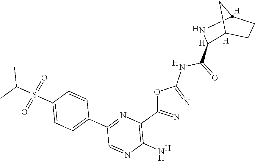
O(C(=N)C1=C(N)N=CC(C2=CC=C(S(=O)(=O)C(C)C)C=C2)=N1)C(=N)NC(=O)C1C2CCC(N1)C2.[H].[H].[H].[H].[H].[H]
